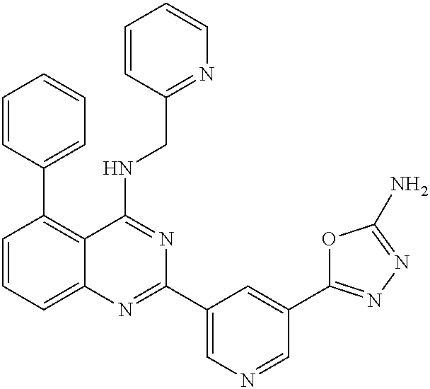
C1=CC=C2C(=C1C1=CC=CC=C1)C(NCC1=NC=CC=C1)=NC(C1=CN=CC(C3=NN=C(N)O3)=C1)=N2
